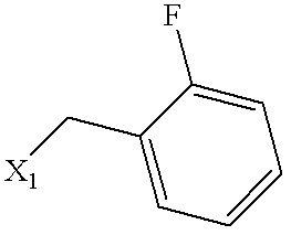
C1=C(C[X1])C(F)=CC=C1
